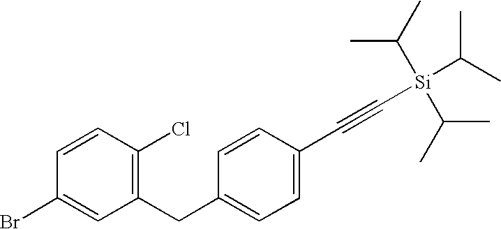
C1(CC2=CC=C(C#C[Si](C(C)C)(C(C)C)C(C)C)C=C2)=C(Cl)C=CC(Br)=C1
